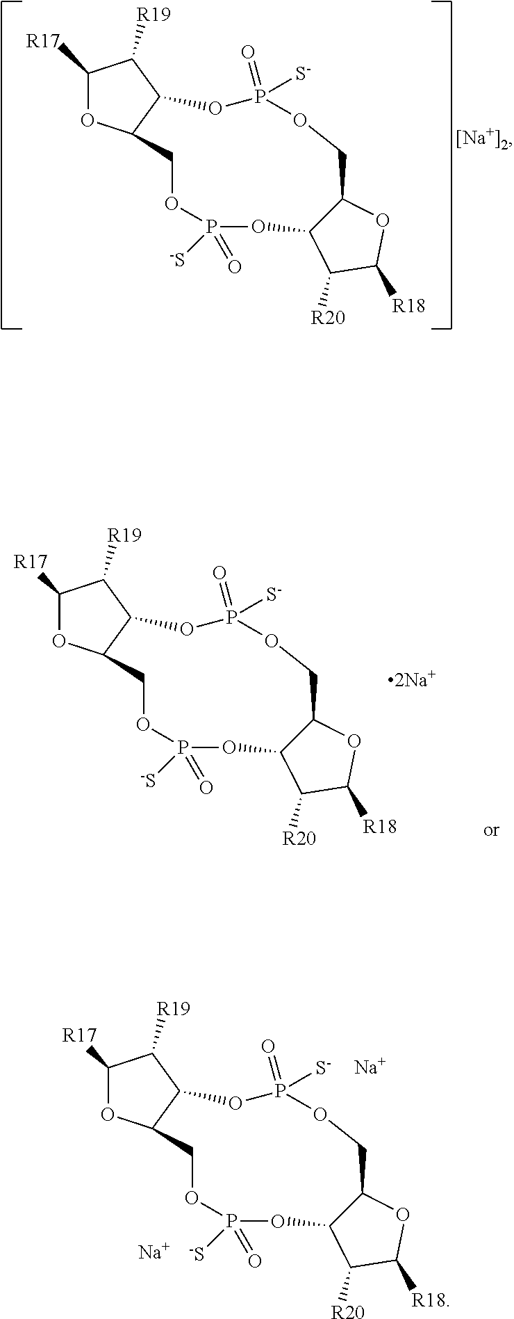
C1([R17])OC2C(C1[R19])OP([S-])(=O)OCC1C(C([R20])C([R18])O1)OP(=O)([-S])OC2.[[Na+]2].C1([R17])OC2C(C1[R19])OP([S-])(=O)OCC1C(C([R20])C([R18])O1)OP(=O)([-S])OC2.[2Na+].C1([R17])OC2C(C1[R19])OP([S-])(=O)OCC1C(C([R20])C([R18])O1)OP(=O)([-S])OC2.[Na].[Na]
